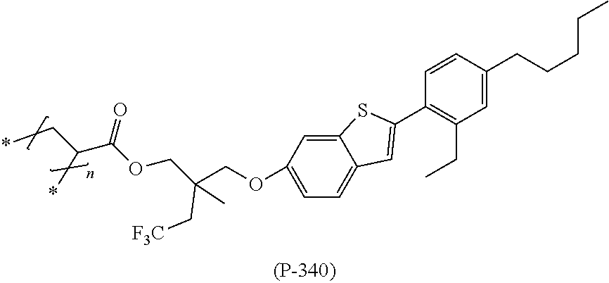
C1=C(OCC(COC(C(C*)*)=O)(C[F3C])C)C=C2C(=C1)C=C(C1=C(CC)C=C(CCCCC)C=C1)S2
